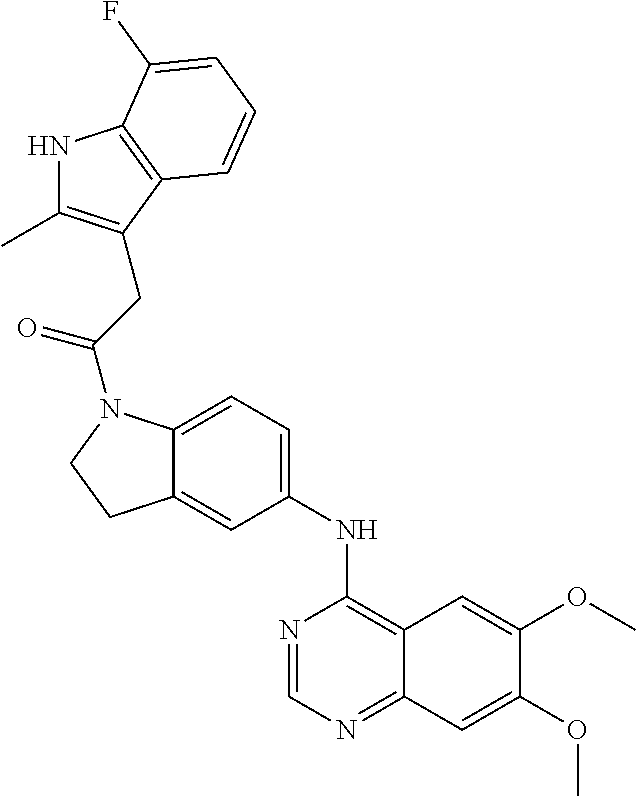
C12=CC=C(NC3=C4C(=NC=N3)C=C(OC)C(OC)=C4)C=C1CCN2C(CC1=C(C)NC2=C1C=CC=C2F)=O
